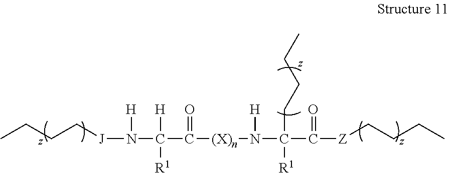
N([H])(C([H])([R1])C(=O)[(X)n]N(C([R1])(C(=O)[Z]CCCC)CCCC)[H])[J]CCCC
